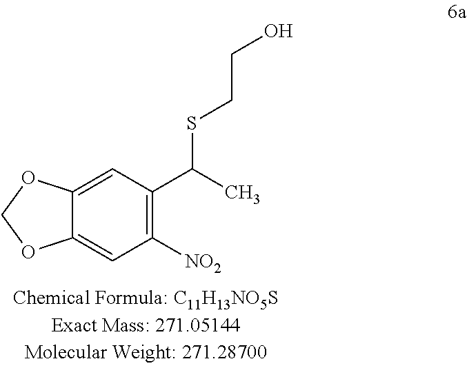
C12=CC([NO2])=C(C(SCCO)C)C=C1OCO2
